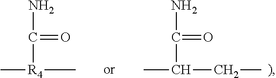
C(C(N)=O)(CC)C.[R4](C(N)=O)(C)C
